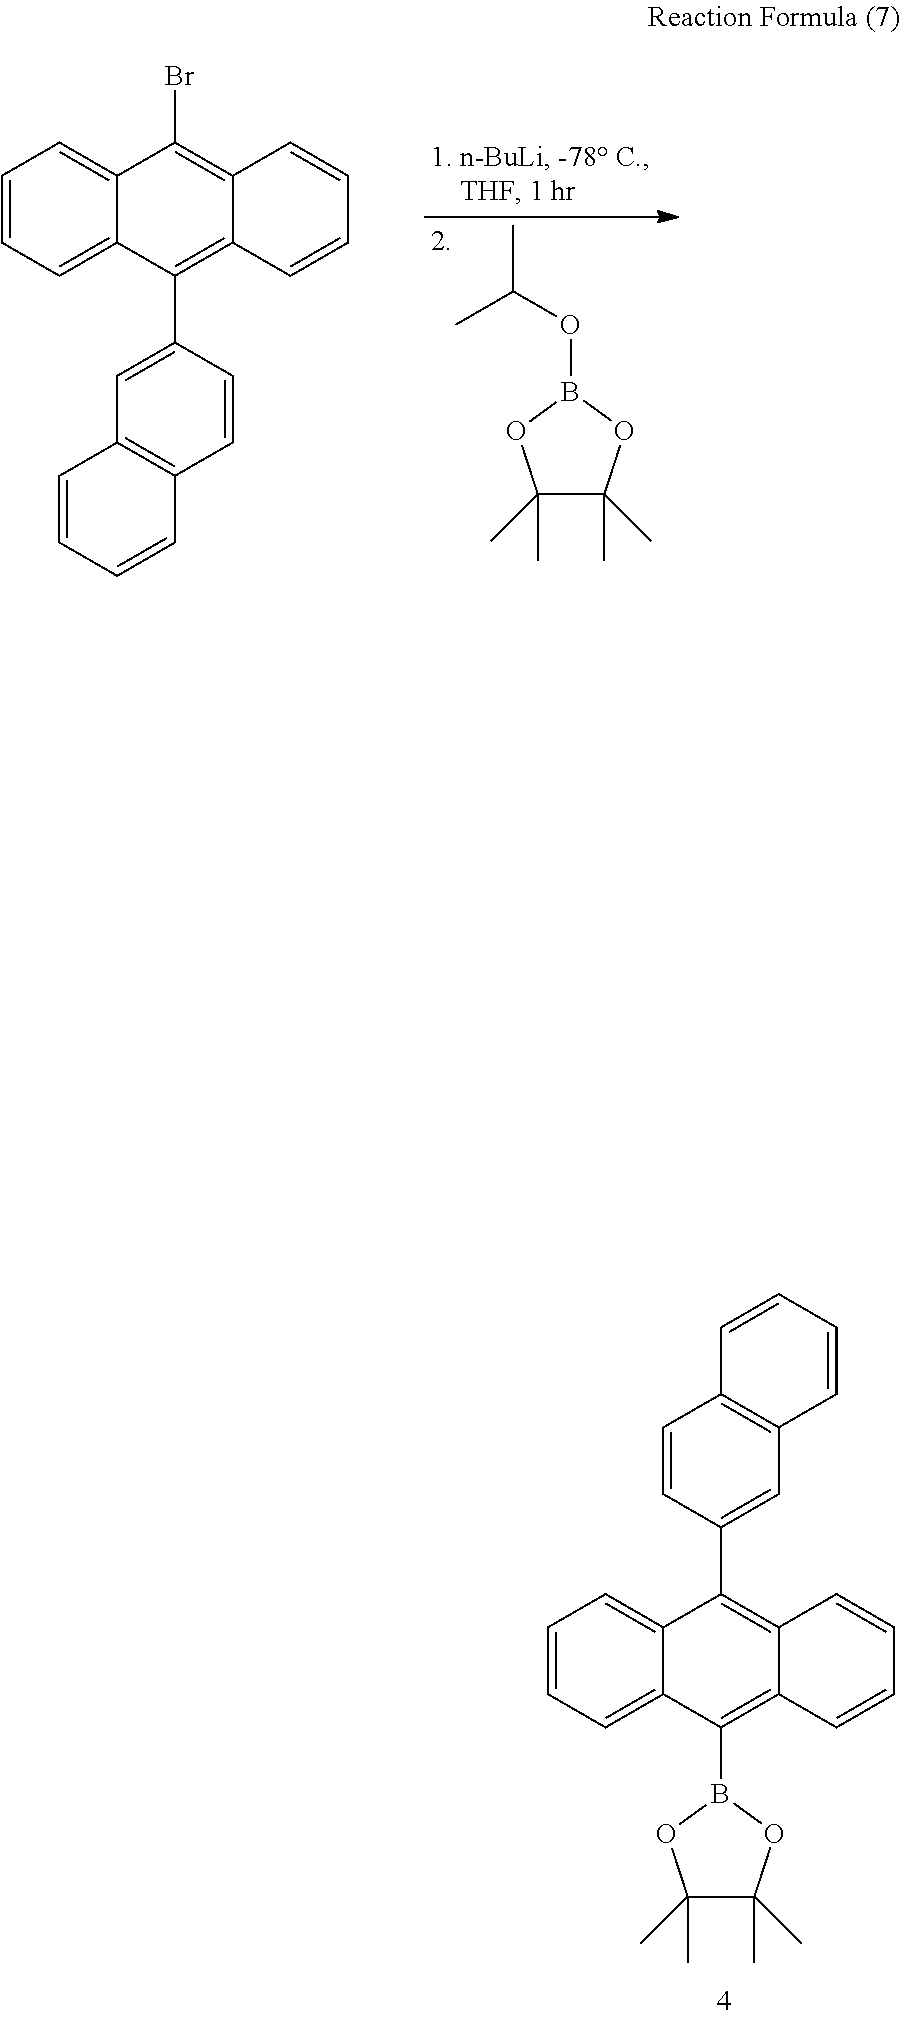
C1=CC=C2C(=C1)C(Br)=C1C(=C2C2=CC3=C(C=C2)C=CC=C3)C=CC=C1.C1(C)(C)C(C)(C)OB(OC(C)C)O1.C1=CC=C2C(=C1)C(C1=CC3=C(C=C1)C=CC=C3)=C1C(=C2B2OC(C)(C)C(C)(C)O2)C=CC=C1
